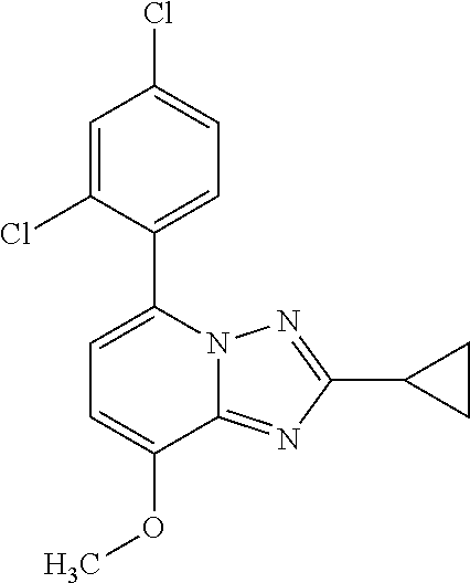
C1=C(OC)C2=NC(C3CC3)=NN2C(C2=CC=C(Cl)C=C2Cl)=C1
